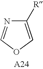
C1([R])=COC=N1
